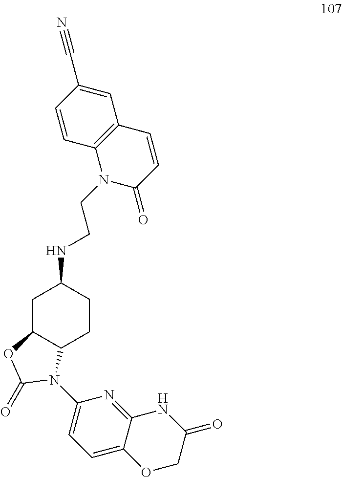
N(C1CC2C(CC1)N(C1=CC=C3C(=N1)NC(=O)CO3)C(=O)O2)CCN1C(=O)C=CC2=C1C=CC(C#N)=C2
